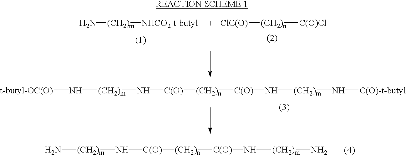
N[(CH2)m][NHCO2-t-butyl].[ClC(O)][(CH2)n][C(O)Cl].[t-butyl-OC(O)]N[(CH2)m]N[C(O)][(CH2)n][C(O)]N[(CH2)m]N[C(O)-t-butyl].N[(CH2)m]N[C(O)][(CH2)n][C(O)]N[(CH2)m]N
